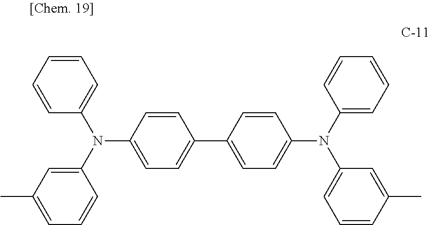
C1(N(C2=CC(C)=CC=C2)C2=CC=CC=C2)=CC=C(C2=CC=C(N(C3=CC=CC=C3)C3=CC=CC(C)=C3)C=C2)C=C1
